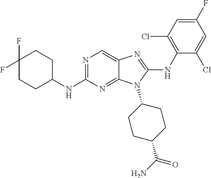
N1=C(NC2CCC(F)(F)CC2)N=C2C(=C1)N=C(NC1=C(Cl)C=C(F)C=C1Cl)N2C1CCC(C(N)=O)CC1
